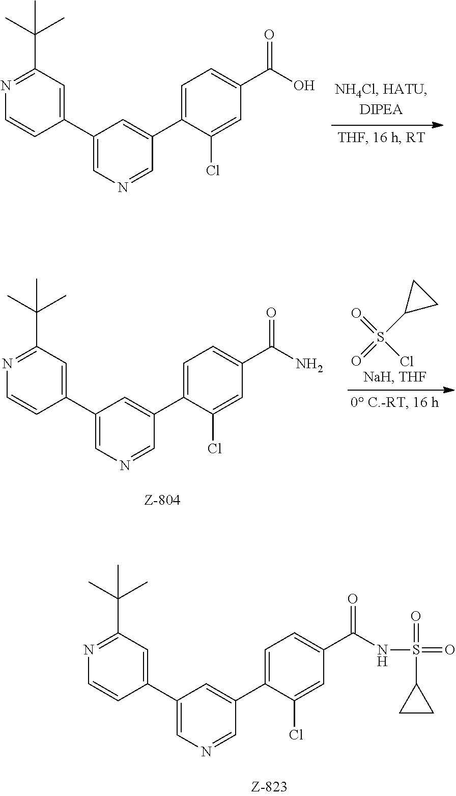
C1(C2=CN=CC(C3=CC=C(C(O)=O)C=C3Cl)=C2)=CC(C(C)(C)C)=NC=C1.C1(C2=CN=CC(C3=CC=C(C(N)=O)C=C3Cl)=C2)=CC(C(C)(C)C)=NC=C1.O=S(C1CC1)(=O)Cl.C1(C2=CN=CC(C3=CC=C(C(NS(=O)(=O)C4CC4)=O)C=C3Cl)=C2)=CC(C(C)(C)C)=NC=C1
